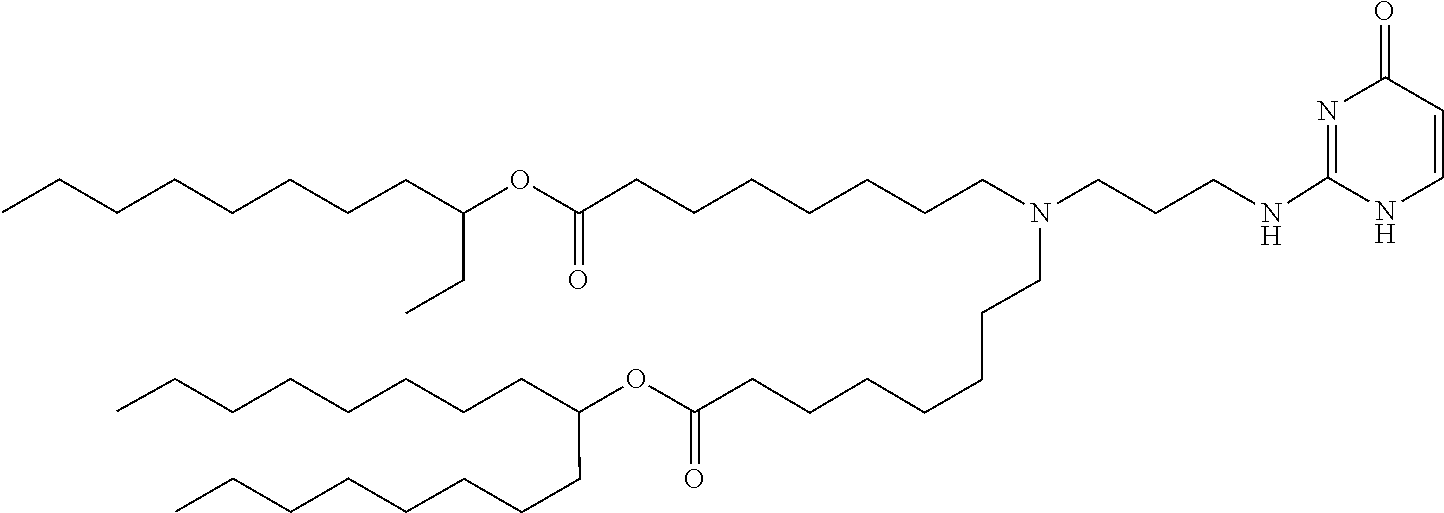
C1(NCCCN(CCCCCCCC(OC(CCCCCCCC)CCCCCCCC)=O)CCCCCCCC(OC(CC)CCCCCCCC)=O)=NC(=O)C=CN1
